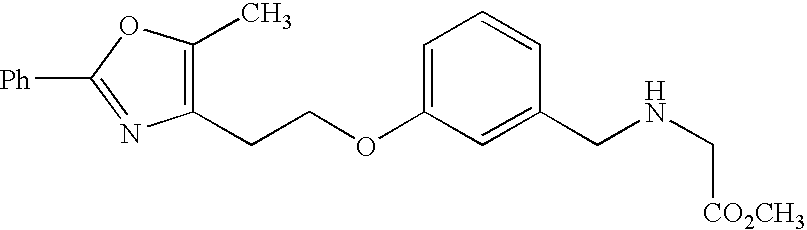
C(COC1=CC=CC(CNC[CO2CH3])=C1)C1=C(C)OC([Ph])=N1
